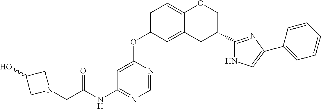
O=C(NC1=NC=NC(OC2=CC=C3C(=C2)CC(C2=NC(C4=CC=CC=C4)=CN2)CO3)=C1)CN1CC(O)C1
